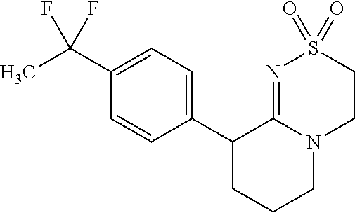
C1(C(C)(F)F)=CC=C(C2CCCN3C2=NS(=O)(=O)CC3)C=C1
